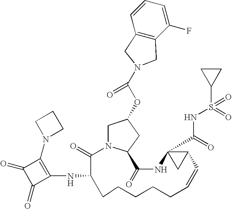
C1N2C(CC1OC(N1CC3=C(C(F)=CC=C3)C1)=O)C(=O)NC1(C(=O)NS(=O)(C3CC3)=O)CC1C=CCCCCCC(NC1=C(N3CCC3)C(=O)C1=O)C2=O
